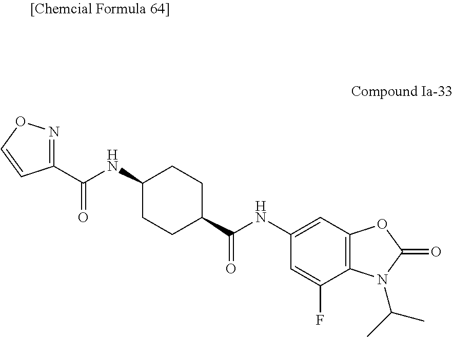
C1(C(NC2CCC(C(NC3=CC4=C(C(F)=C3)N(C(C)C)C(=O)O4)=O)CC2)=O)=NOC=C1
